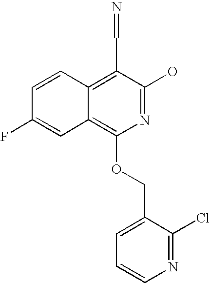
C1=CC2=C(C=N)C(O)=NC(OCC3=CC=CN=C3Cl)=C2C=C1F
